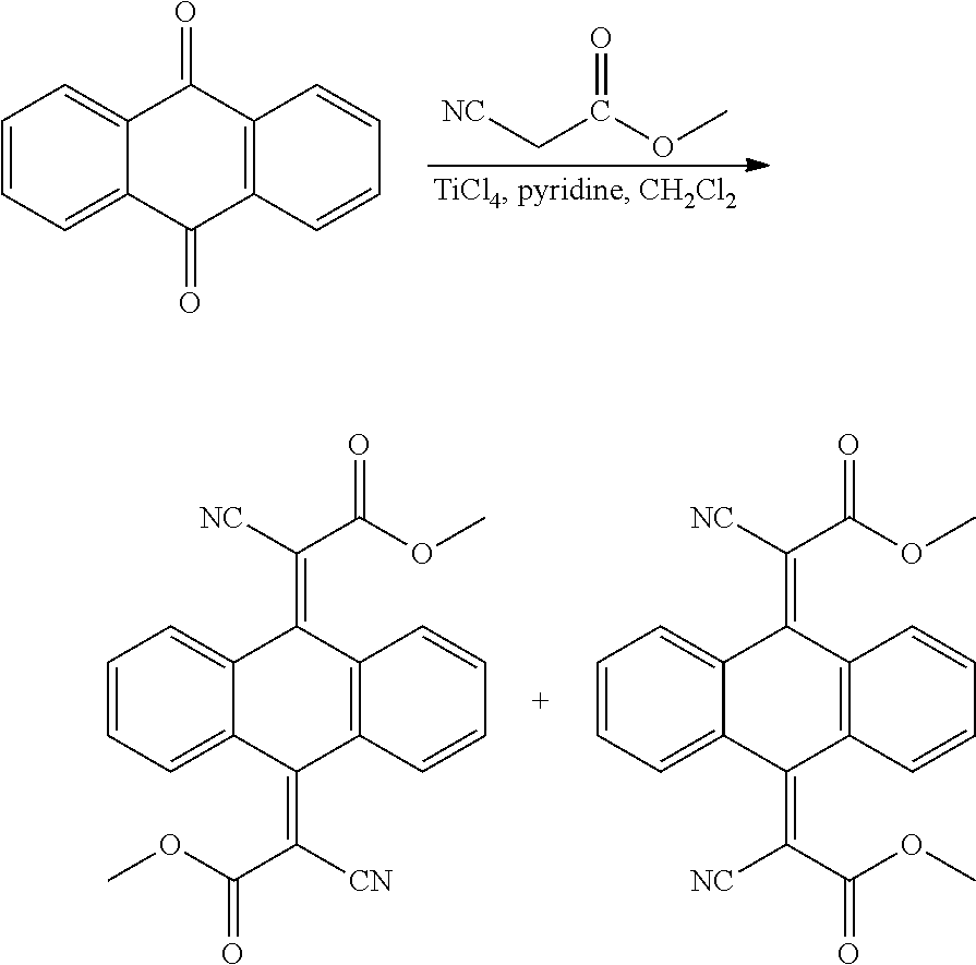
[NC]CC(OC)=O.C1=CC=C2C(=C1)C(=O)C1=C(C2=O)C=CC=C1.C1=CC=C2C(=C1)C(=C([NC])C(OC)=O)C1=C(C2=C(C(OC)=O)[CN])C=CC=C1.C1=CC=C2C(=C1)C(=C([NC])C(OC)=O)C1=C(C2=C([NC])C(OC)=O)C=CC=C1
